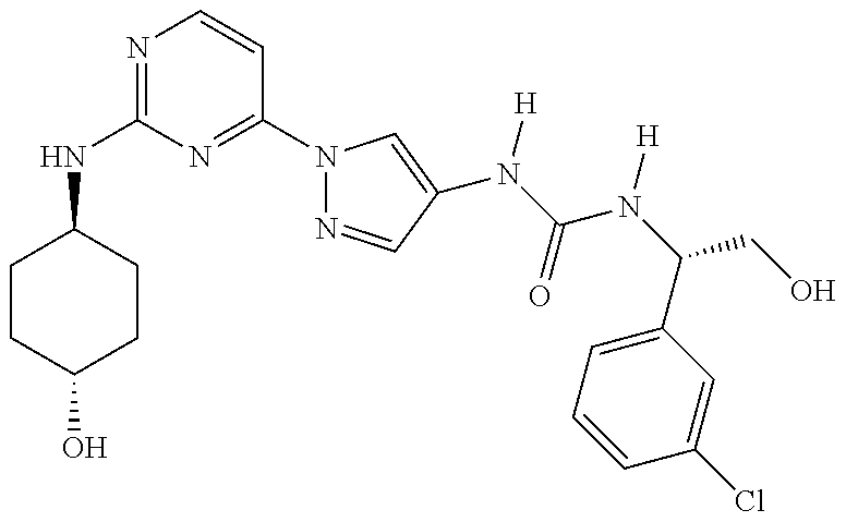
C1(NC2=NC=CC(N3N=CC(N(C(=O)N(C(C4=CC=CC(Cl)=C4)CO)[H])[H])=C3)=N2)CCC(O)CC1
